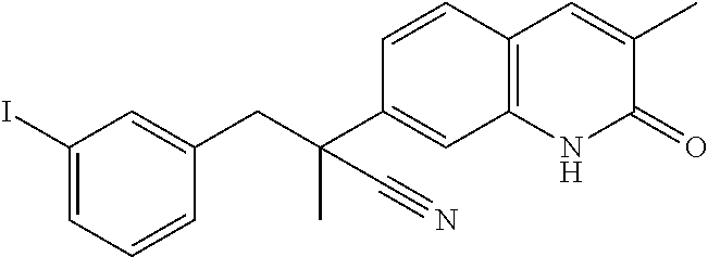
C(C1=CC(I)=CC=C1)C(C)(C1=CC2=C(C=C1)C=C(C)C(=O)N2)C#N
